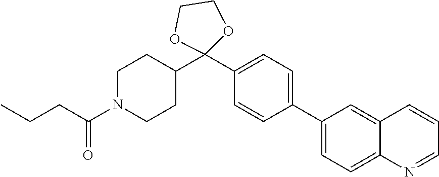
C1(C2=CC=C(C3(C4CCN(C(CCC)=O)CC4)OCCO3)C=C2)=CC=C2C(=C1)C=CC=N2
